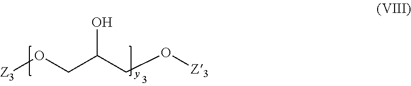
[Z3]OCC(CO[Z3])O
